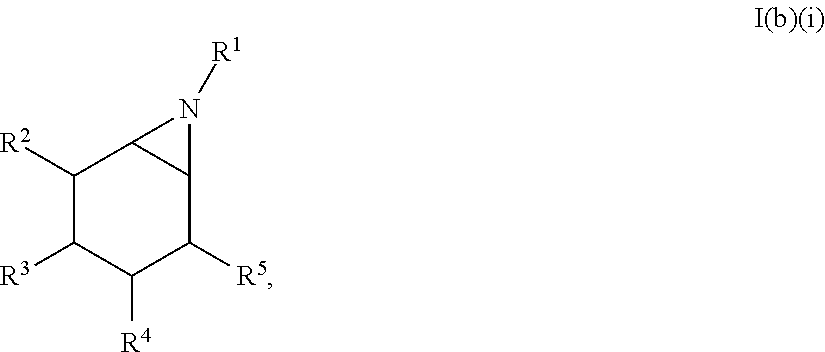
C1([R2])C([R3])C([R4])C([R5])C2C1N2[R1]
